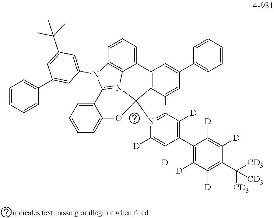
C12=N3C4=C(N1C1=CC(C(C)(C)C)=CC(C5=CC=CC=C5)=C1)C=CC=C4C1=C4C(=CC(C5=CC=CC=C5)=C1)C1=N(C34OC3=CC=CC=C23)C([D])=C([D])C(C2=C([D])C([D])=C(C([CD3])([CD3])[CD3])C([D])=C2[D])=C1[D]
